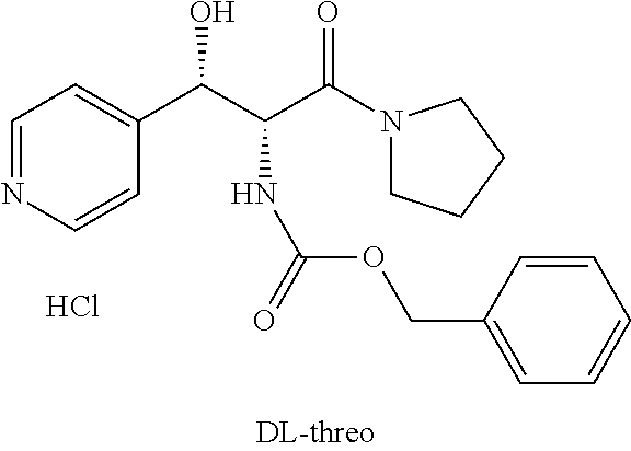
C1=NC=CC(C(C(C(N2CCCC2)=O)NC(=O)OCC2=CC=CC=C2)O)=C1.Cl
